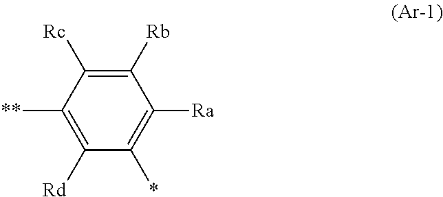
C1([Rb])=C([Rc])C([**])=C([Rd])C(*)=C1[Ra]
